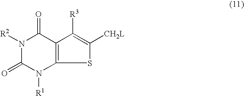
N1([R2])C(=O)N([R1])C2=C(C1=O)C([R3])=C([CH2L])S2
